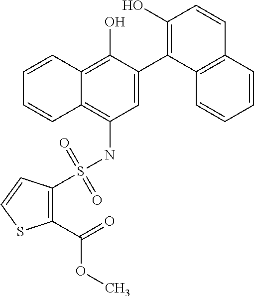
C1=C(C2=C(O)C=CC3=C2C=CC=C3)C(O)=C2C(=C1NS(C1=C(C(=O)OC)SC=C1)(=O)=O)C=CC=C2
